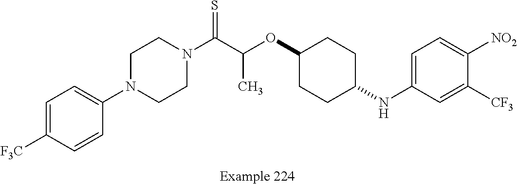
C1=C([F3C])C=CC(N2CCN(C(C(OC3CCC(NC4=CC=C([NO2])C([CF3])=C4)CC3)C)=S)CC2)=C1
